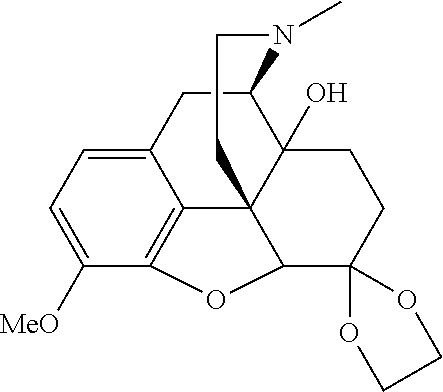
C12CC3=CC=C([MeO])C4=C3C3(C1(O)CCC1(C3O4)OCCO1)CCN2C
